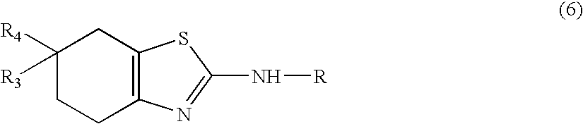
C1([R4])([R3])CCC2=C(C1)SC(N[R])=N2
